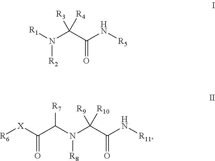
[R1]N(C(C(N[R5])=O)([R3])[R4])[R2].[R6][X]C(C(N(C(C(N[R11])=O)([R9])[R10])[R8])[R7])=O
